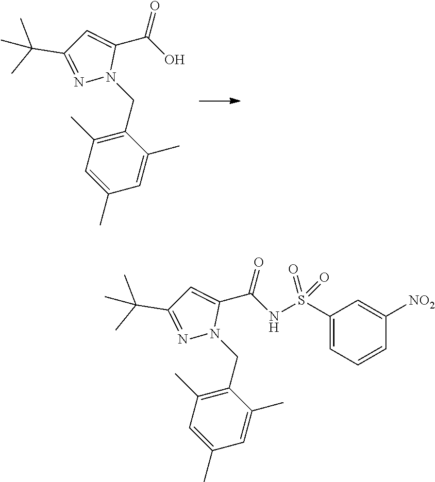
C1(CN2C(C(O)=O)=CC(C(C)(C)C)=N2)=C(C)C=C(C)C=C1C.C1(CN2C(C(NS(C3=CC=CC([NO2])=C3)(=O)=O)=O)=CC(C(C)(C)C)=N2)=C(C)C=C(C)C=C1C
